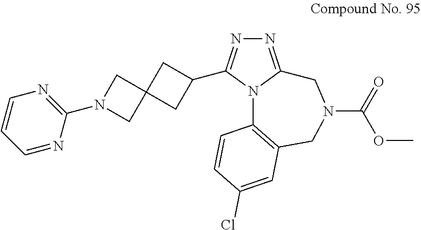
N1=C2N(C(C3CC4(C3)CN(C3=NC=CC=N3)C4)=N1)C1=C(CN(C(=O)OC)C2)C=C(Cl)C=C1
